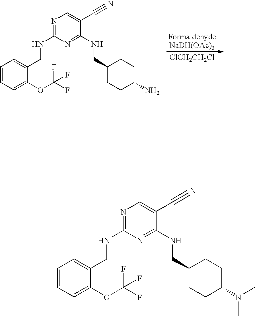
N1=C(NCC2=CC=CC=C2OC(F)(F)F)N=C(NCC2CCC(N(C)C)CC2)C(C#N)=C1.N1=C(NCC2=CC=CC=C2OC(F)(F)F)N=C(NCC2CCC(N)CC2)C(C#N)=C1.[FormaldehydeNaBH(OAc)3].[ClCH2CH2Cl]
